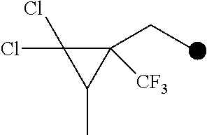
C1(Cl)(Cl)C(CC)([CF3])C1C
